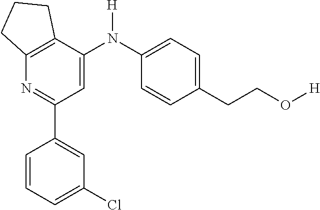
C12=C(C(N(C3=CC=C(CCO[H])C=C3)[H])=CC(C3=CC(Cl)=CC=C3)=N1)CCC2
